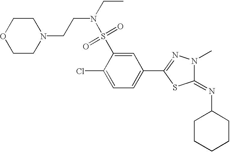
C1CN(CCN(CC)S(C2=CC(C3=NN(C)C(=NC4CCCCC4)S3)=CC=C2Cl)(=O)=O)CCO1
